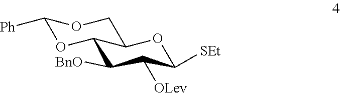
C1([Ph])OC2C([BnO])C([OLev])C([SEt])OC2CO1
